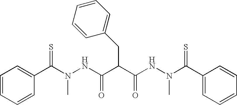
C1=CC=CC(C(N(NC(C(C(NN(C(C2=CC=CC=C2)=S)C)=O)CC2=CC=CC=C2)=O)C)=S)=C1
